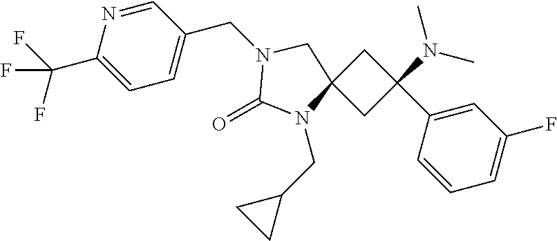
C1C(C2=CC(F)=CC=C2)(N(C)C)CC12N(CC1CC1)C(=O)N(CC1=CC=C(C(F)(F)F)N=C1)C2
